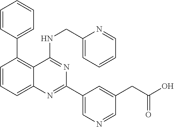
C1=CC(C2=C3C(=CC=C2)N=C(C2=CN=CC(CC(O)=O)=C2)N=C3NCC2=CC=CC=N2)=CC=C1
